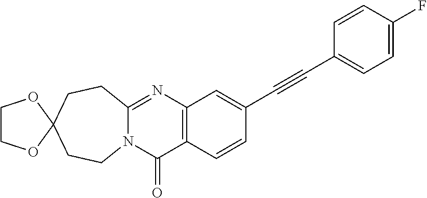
N12C(=NC3=C(C1=O)C=CC(C#CC1=CC=C(F)C=C1)=C3)CCC1(CC2)OCCO1
